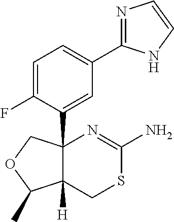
C1=C(F)C(C23C([H])(CSC(N)=N2)C(C)OC3)=CC(C2=NC=CN2)=C1
